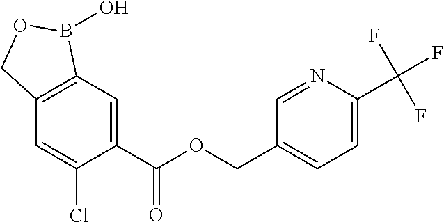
C1=C(C(OCC2=CC=C(C(F)(F)F)N=C2)=O)C(Cl)=CC2=C1B(O)OC2
